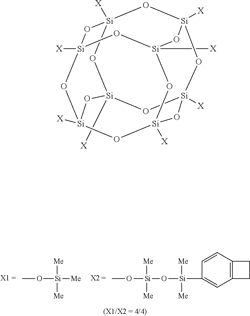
CO[Si]([Me])([Me])O[Si](C1=CC2=C(C=C1)CC2)([Me])[Me].CO[Si]([Me])([Me])[Me].O1[Si]2([X])O[Si]3([X])O[Si]4([X])O[Si]1([X])O[Si]1([X])O[Si]([X])(O[Si]([X])(O[Si]([X])(O1)O4)O3)O2
